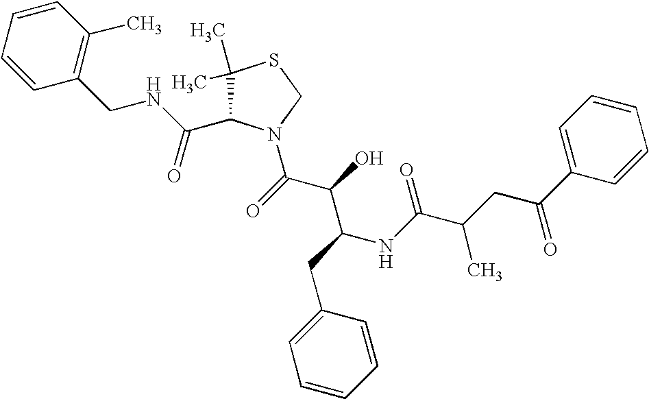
C1(C)(C)C(C(NCC2=C(C)C=CC=C2)=O)N(C(C(C(NC(C(CC(C2=CC=CC=C2)=O)C)=O)CC2=CC=CC=C2)O)=O)CS1
